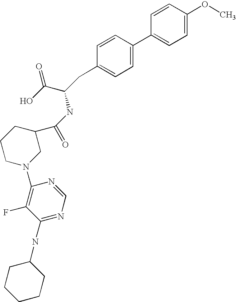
C1=CC(OC)=CC=C1C1=CC=C(CC(C(=O)O)NC(C2CCCN(C3=C(F)C(NC4CCCCC4)=NC=N3)C2)=O)C=C1
